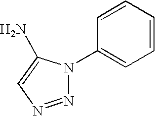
N1=NC=C(N)N1C1=CC=CC=C1
